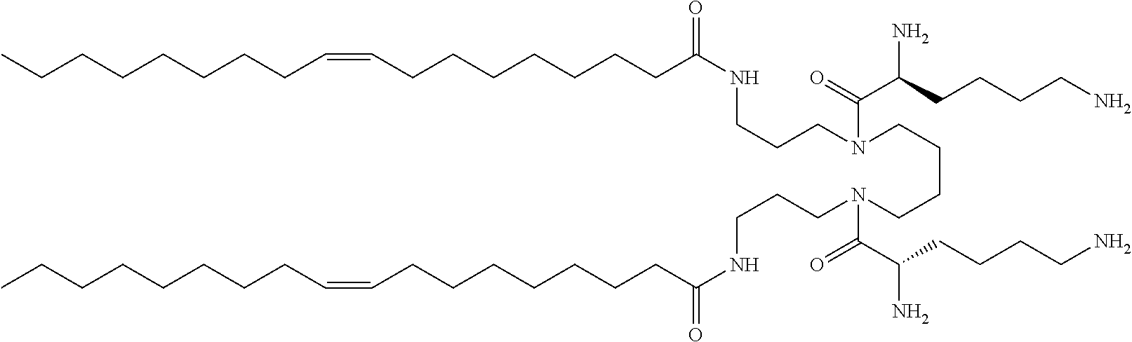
CCCCCCCCC=CCCCCCCCC(NCCCN(C(=O)C(CCCCN)N)CCCCN(CCCNC(=O)CCCCCCCC=CCCCCCCCC)C(C(CCCCN)N)=O)=O
